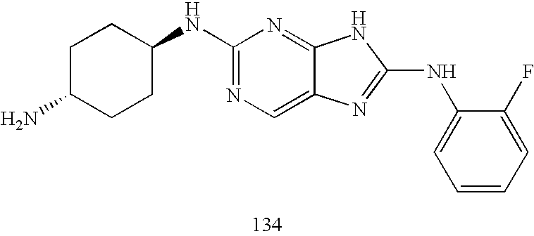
C1C(N)CCC(NC2=NC=C3C(=N2)NC(NC2=CC=CC=C2F)=N3)C1
